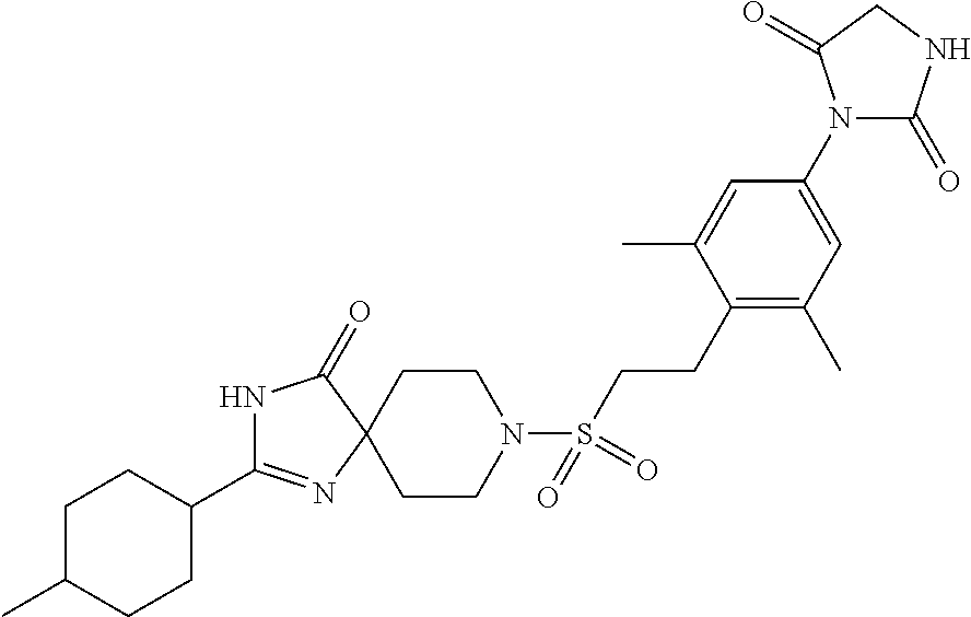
N1C(C2CCC(C)CC2)=NC2(C1=O)CCN(S(CCC1=C(C)C=C(N3C(=O)NCC3=O)C=C1C)(=O)=O)CC2
